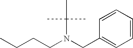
CCCCN(CC1=CC=CC=C1)C(C)(C)C
